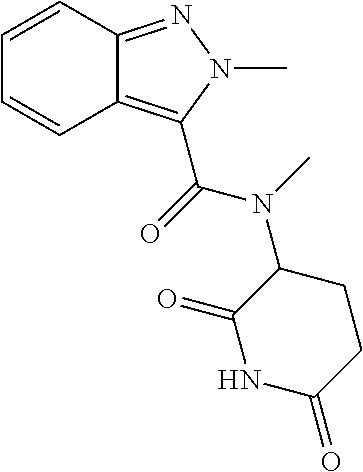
C12=C(C(=O)N(C)C3C(=O)NC(=O)CC3)N(C)N=C1C=CC=C2
